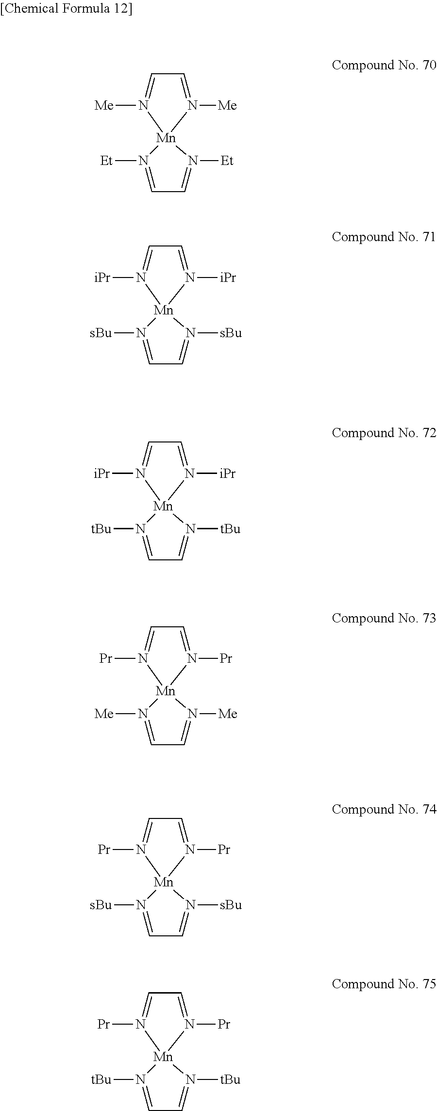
C1=N([Me])[Mn]2(N([Me])=C1)N([Et])=CC=N2[Et].C1=N([iPr])[Mn]2(N([iPr])=C1)N([sBu])=CC=N2[sBu].C1=N([iPr])[Mn]2(N([iPr])=C1)N([tBu])=CC=N2[tBu].C1=N([Pr])[Mn]2(N([Pr])=C1)N([Me])=CC=N2[Me].C1=N([Pr])[Mn]2(N([Pr])=C1)N([sBu])=CC=N2[sBu].C1=N([Pr])[Mn]2(N([Pr])=C1)N([tBu])=CC=N2[tBu]
